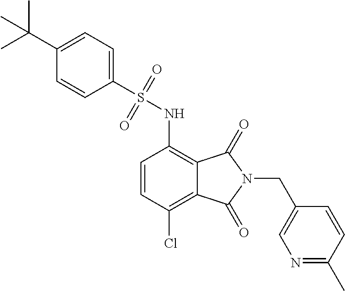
C1(S(NC2=C3C(=C(Cl)C=C2)C(=O)N(CC2=CN=C(C)C=C2)C3=O)(=O)=O)=CC=C(C(C)(C)C)C=C1
